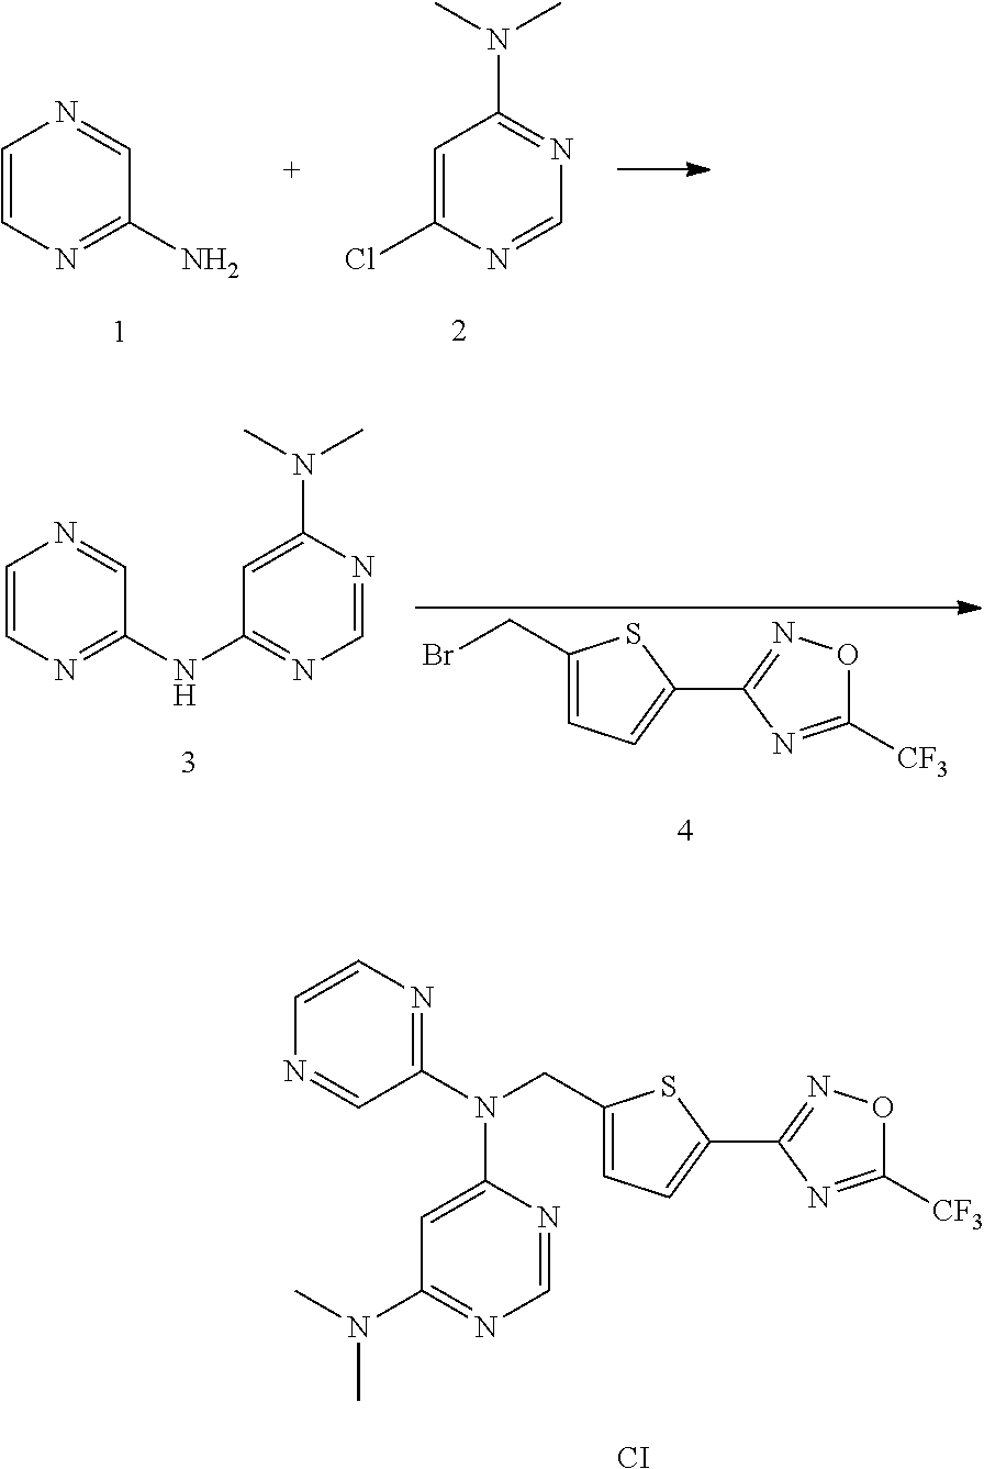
C1(CN(C2=NC=CN=C2)C2=CC(N(C)C)=NC=N2)=CC=C(C2=NOC([CF3])=N2)S1.[CI].C1=CN=C(N)C=N1.C1=C(Cl)N=CN=C1N(C)C.C1(CBr)=CC=C(C2=NOC([CF3])=N2)S1.C1=CN=C(NC2=NC=NC(N(C)C)=C2)C=N1
